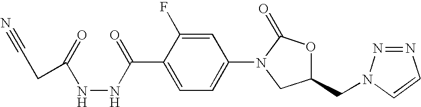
C(C1=CC=C(N2C(=O)OC(CN3N=NC=C3)C2)C=C1F)(=O)NNC(=O)CC#N
